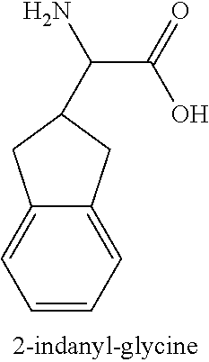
C12=CC=CC=C1CC(C(C(=O)O)N)C2
